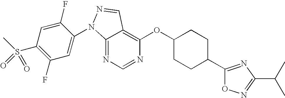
C12=NC=NC(OC3CCC(C4=NC(C(C)C)=NO4)CC3)=C1C=NN2C1=CC(F)=C(S(C)(=O)=O)C=C1F
